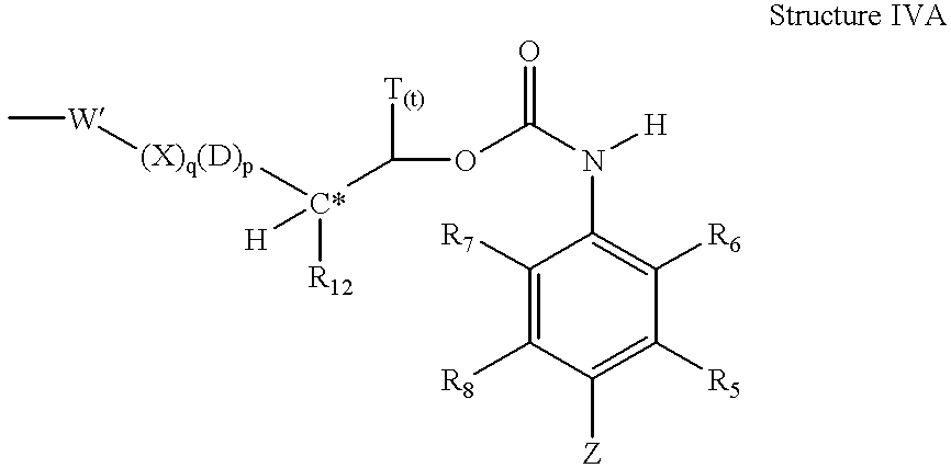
C[W][(X)q(D)p][C*](C(OC(N(C1=C([R6])C([R5])=C([Z])C([R8])=C1[R7])[H])=O)[T(t)])([H])[R12]
